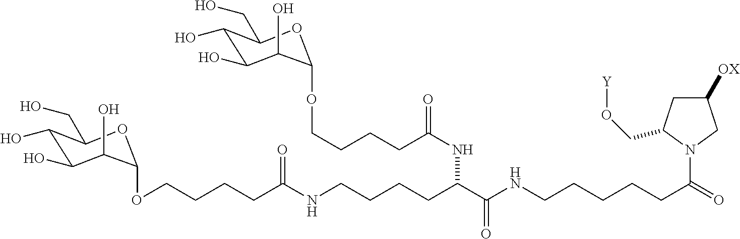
C1(O)C(O)C(O)C(OCCCCC(NCCCCC(NC(CCCCOC2C(O)C(O)C(O)C(CO)O2)=O)C(=O)NCCCCCC(=O)N2CC([OX])CC2CO[Y])=O)OC1CO
